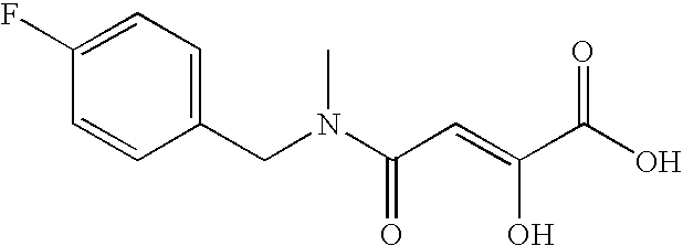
C1(F)=CC=C(CN(C(C=C(O)C(O)=O)=O)C)C=C1
